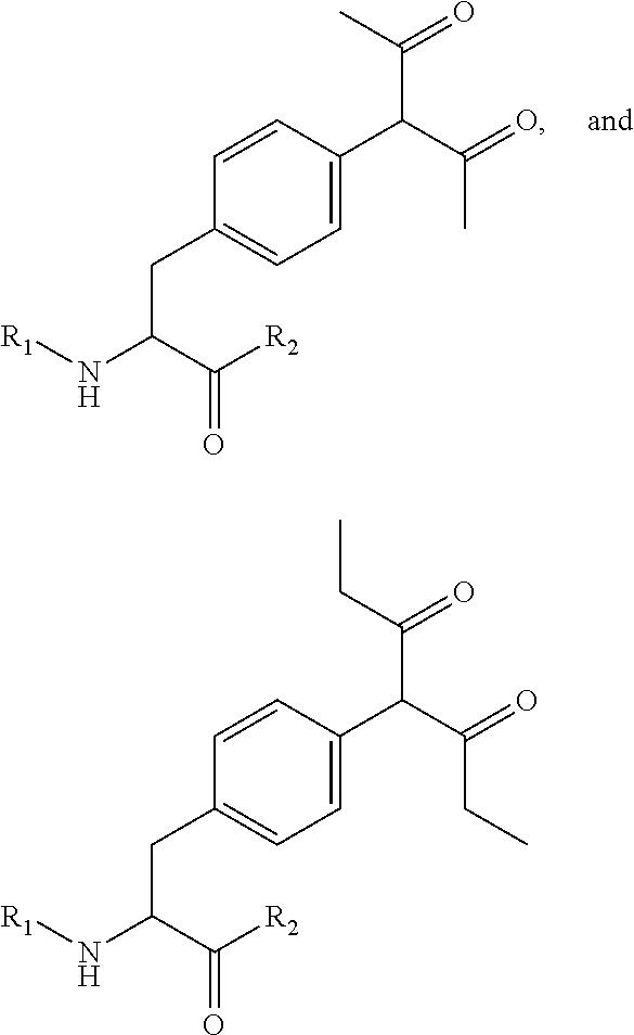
C(=O)(C(N[R1])CC1=CC=C(C(C(=O)C)C(=O)C)C=C1)[R2].C(=O)(C(N[R1])CC1=CC=C(C(C(=O)CC)C(=O)CC)C=C1)[R2]
